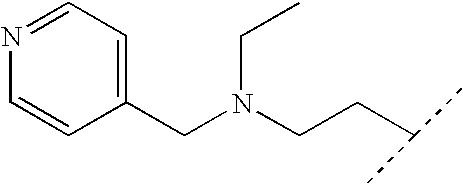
C1(CN(CCC(C)C)CC)=CC=NC=C1
